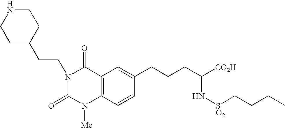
N1CCC(CCN2C(=O)N([Me])C3=C(C2=O)C=C(CCCC([CO2H])N[SO2]CCCC)C=C3)CC1
